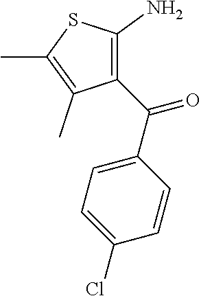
C1(C(C2=CC=C(Cl)C=C2)=O)=C(N)SC(C)=C1C
